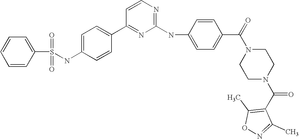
S(NC1=CC=C(C2=NC(NC3=CC=C(C(=O)N4CCN(C(C5=C(C)ON=C5C)=O)CC4)C=C3)=NC=C2)C=C1)(C1=CC=CC=C1)(=O)=O
